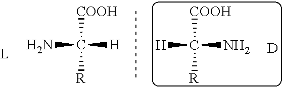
C([H])(N)([COOH])[R].[D].C(N)([H])([COOH])[R]
